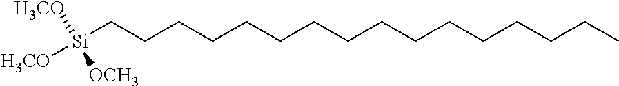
[Si](CCCCCCCCCCCCCCCC)([H3CO])([H3CO])[OCH3]
